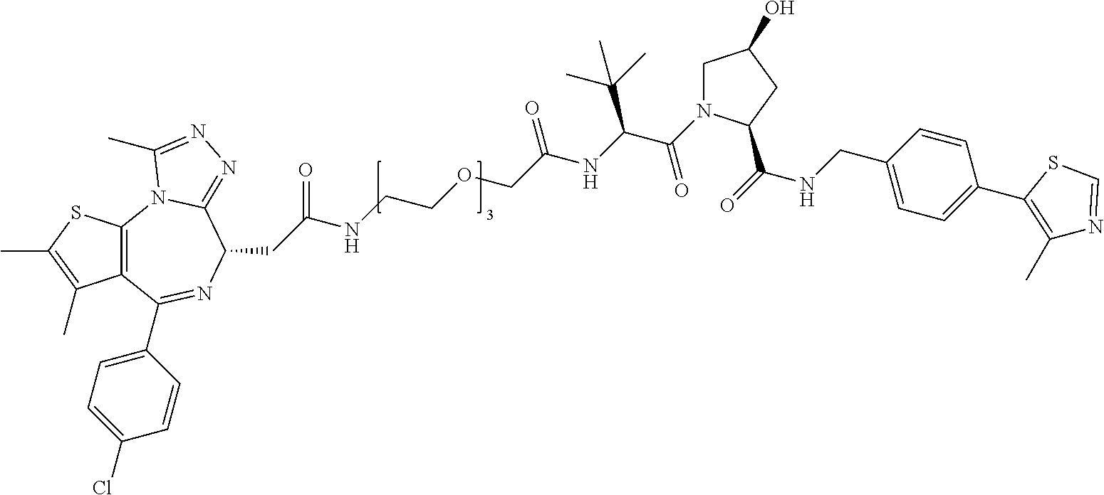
C12=C(N3C(=NN=C3C)C(CC(NCCOCC(NC(C(N3CC(O)CC3C(NCC3=CC=C(C4=C(C)N=CS4)C=C3)=O)=O)C(C)(C)C)=O)=O)N=C1C1=CC=C(Cl)C=C1)SC(C)=C2C
